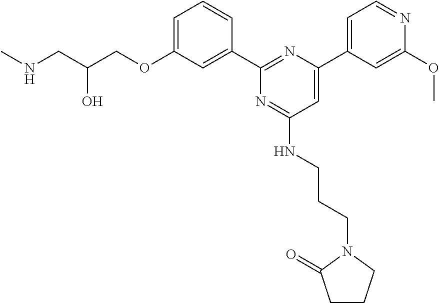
C1=C(OCC(CNC)O)C=C(C2=NC(C3=CC=NC(OC)=C3)=CC(NCCCN3C(=O)CCC3)=N2)C=C1
